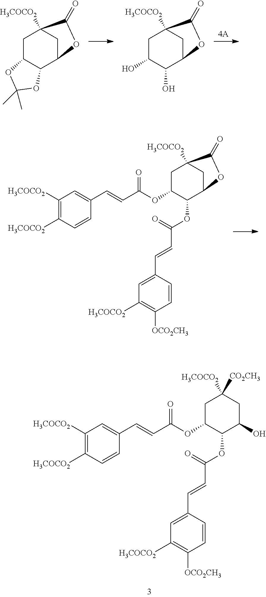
C1C2C(C3CC1([H3COCO2])C(=O)O3)OC(C)(C)O2.C1C(O)C(O)C2CC1([H3COCO2])C(=O)O2.C1C(OC(C=CC2=CC([H3COCO2])=C([H3COCO2])C=C2)=O)C(OC(C=CC2=CC([H3COCO2])=C([OCO2CH3])C=C2)=O)C2CC1([H3COCO2])C(=O)O2.C1C(OC(C=CC2=CC([H3COCO2])=C([H3COCO2])C=C2)=O)C(OC(C=CC2=CC([H3COCO2])=C([OCO2CH3])C=C2)=O)C(O)CC1([H3COCO2])[CO2CH3]
